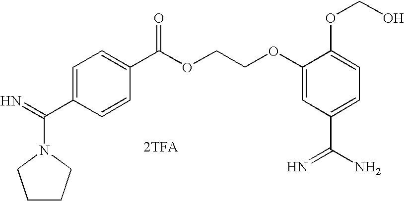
[2TFA].N1(C(=N)C2=CC=C(C(OCCOC3=CC(C(N)=N)=CC=C3OCO)=O)C=C2)CCCC1
